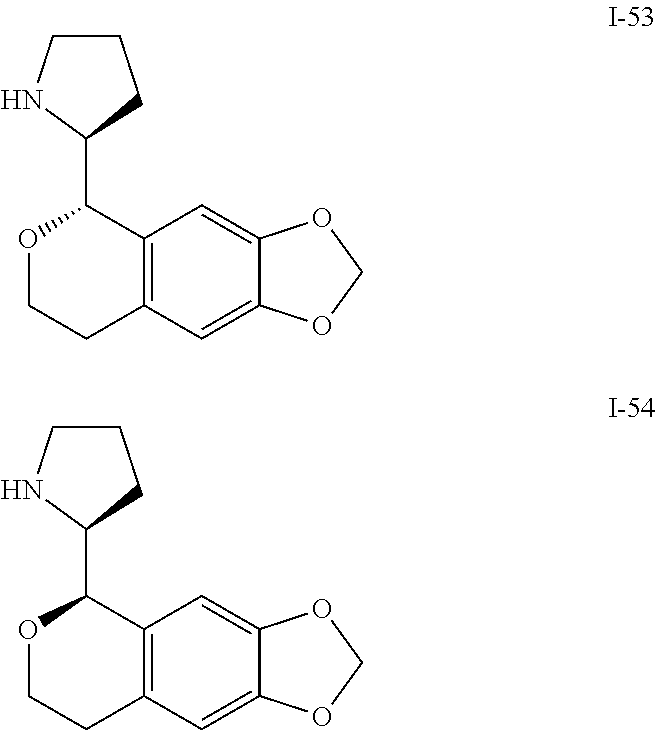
C1CNC(C2OCCC3=C2C=C2C(=C3)OCO2)C1.C1CNC(C2OCCC3=C2C=C2C(=C3)OCO2)C1
